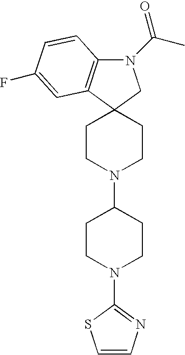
C1CN(C2CCN(C3=NC=CS3)CC2)CCC12C1=C(N(C(C)=O)C2)C=CC(F)=C1
